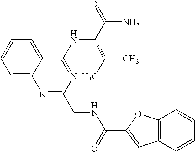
C1=C2C(=CC=C1)C(NC(C(C)C)C(N)=O)=NC(CNC(=O)C1=CC3=C(O1)C=CC=C3)=N2
